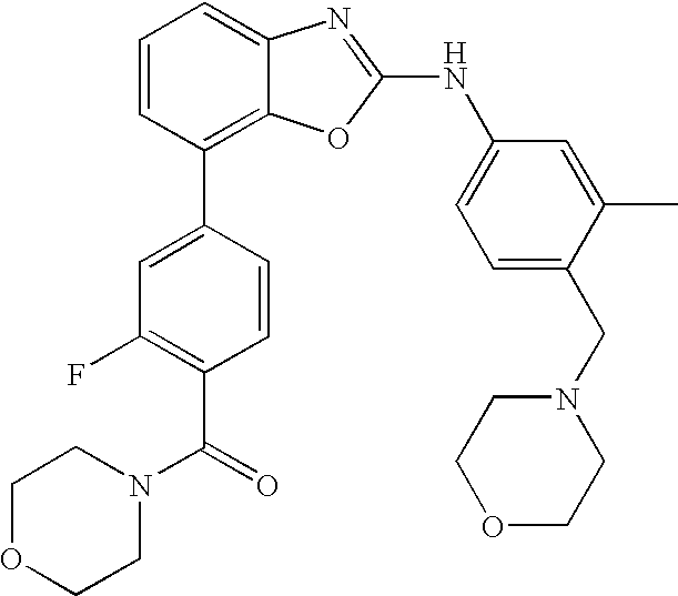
C1=CC(C2=CC(F)=C(C(=O)N3CCOCC3)C=C2)=C2C(=C1)N=C(NC1=CC=C(CN3CCOCC3)C(C)=C1)O2
